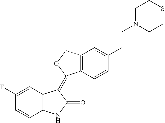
C1=C(F)C=CC2=C1C(=C1C3=C(CO1)C=C(CCN1CCSCC1)C=C3)C(=O)N2
